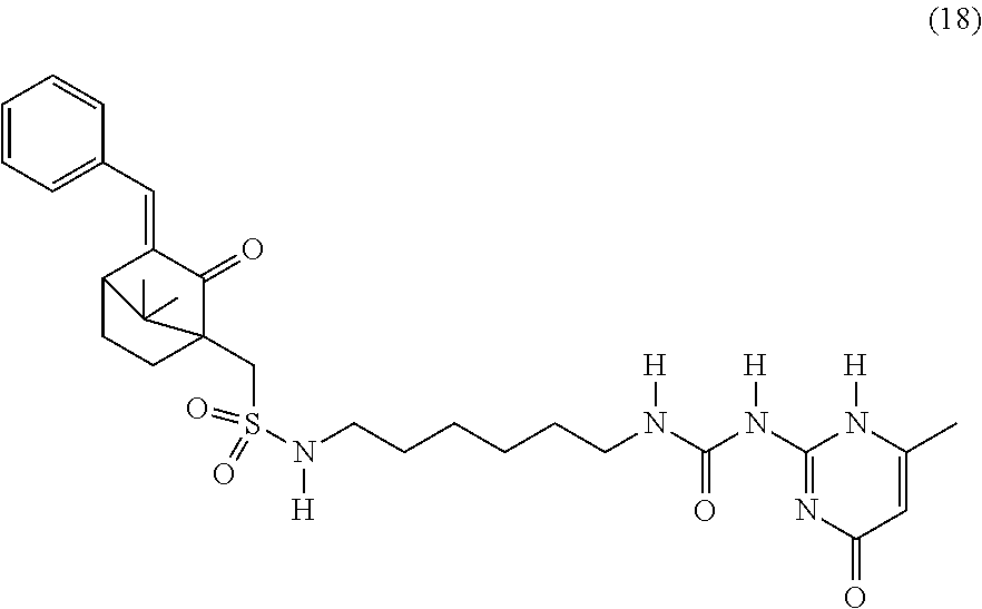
N(CCCCCCN(C(N(C1=NC(=O)C=C(C)N1[H])[H])=O)[H])([H])S(CC12CCC(C(=CC3=CC=CC=C3)C1=O)C2(C)C)(=O)=O
